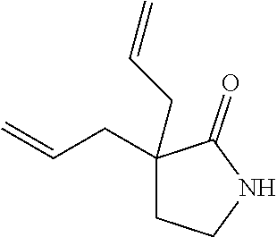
C1(CC=C)(CC=C)CCNC1=O
